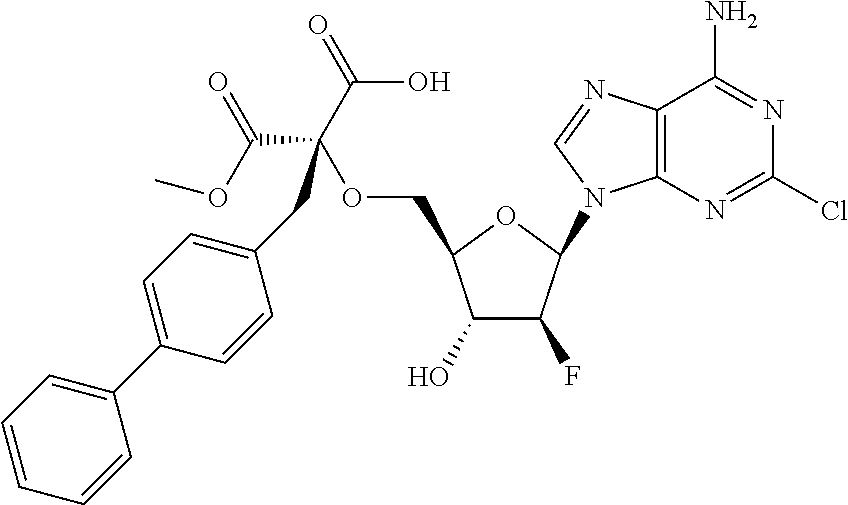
C1(O)C(F)C(N2C3=C(N=C2)C(N)=NC(Cl)=N3)OC1COC(C(=O)O)(C(OC)=O)CC1=CC=C(C2=CC=CC=C2)C=C1
